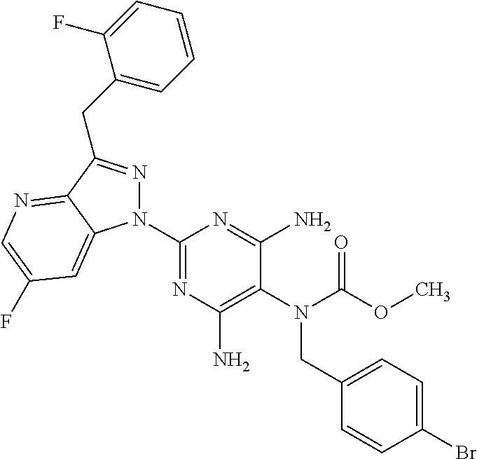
C1(N2N=C(CC3=CC=CC=C3F)C3=NC=C(F)C=C23)=NC(N)=C(N(C(OC)=O)CC2=CC=C(Br)C=C2)C(N)=N1
